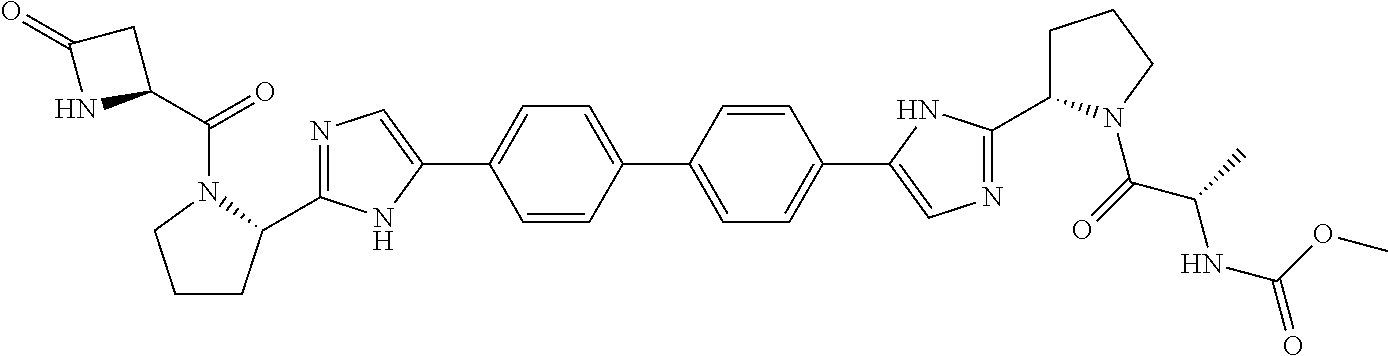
N1=C(C2CCCN2C(C2CC(=O)N2)=O)NC(C2=CC=C(C3=CC=C(C4=CN=C(C5CCCN5C(=O)C(C)NC(=O)OC)N4)C=C3)C=C2)=C1
